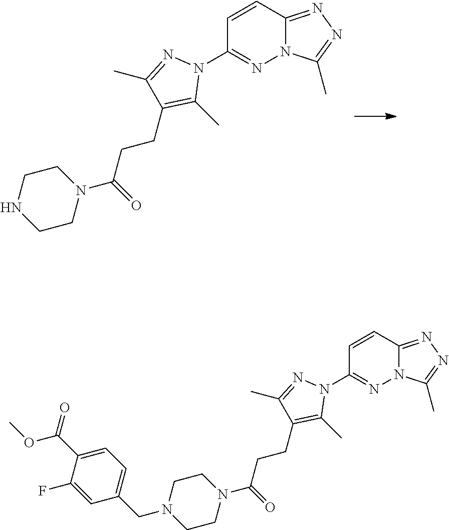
C1=CC2=NN=C(C)N2N=C1N1N=C(C)C(CCC(N2CCNCC2)=O)=C1C.C1=CC2=NN=C(C)N2N=C1N1N=C(C)C(CCC(N2CCN(CC3=CC=C(C(OC)=O)C(F)=C3)CC2)=O)=C1C
